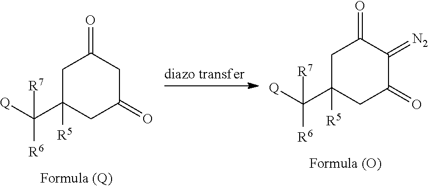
C1C(C([Q])([R7])[R6])([R5])CC(=O)C(=[N2])C1=O.C1C(C([Q])([R7])[R6])([R5])CC(=O)CC1=O
